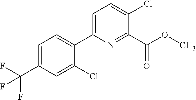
C1(Cl)=CC(C(F)(F)F)=CC=C1C1=CC=C(Cl)C(C(OC)=O)=N1
